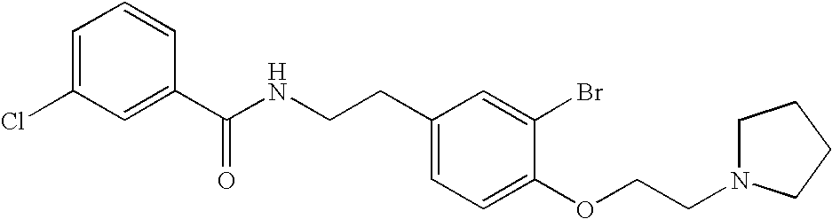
C1(C(NCCC2=CC=C(OCCN3CCCC3)C(Br)=C2)=O)=CC(Cl)=CC=C1
